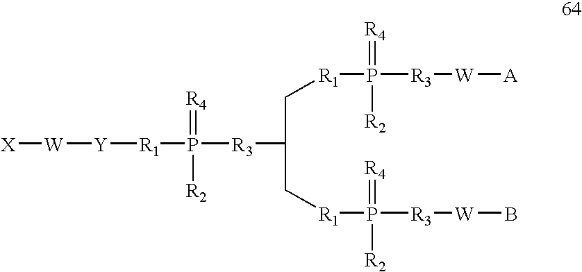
[X][W][Y][R1]P([R3]C(C[R1]P(=[R4])([R2])[R3][W][A])C[R1]P([R2])(=[R4])[R3][W]B)(=[R4])[R2]
